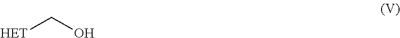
[HET]CO
